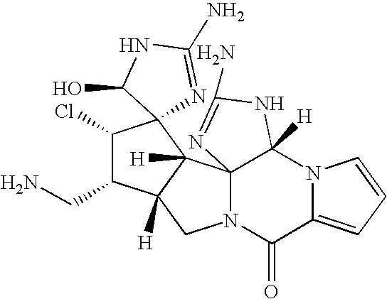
C123N(C(=O)C4=CC=CN4C1([H])NC(N)=N2)CC1([H])C3([H])C2(C(Cl)C1CN)N=C(N)NC2O
